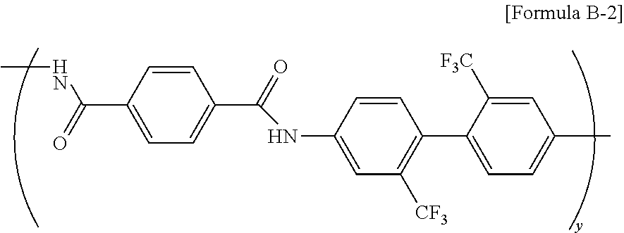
CNC(C1=CC=C(C(=O)NC2=CC([CF3])=C(C3=CC=C(C)C=C3[F3C])C=C2)C=C1)=O
